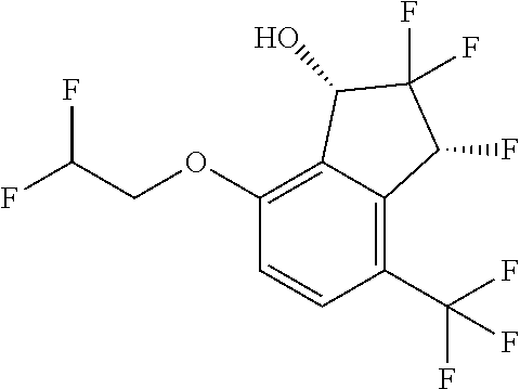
C1(OCC(F)F)=C2C(=C(C(F)(F)F)C=C1)C(F)C(F)(F)C2O
